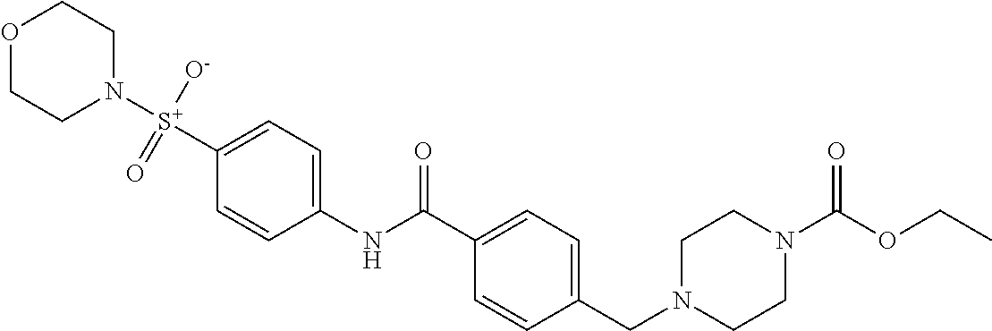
O1CCN([S+](C2=CC=C(NC(C3=CC=C(CN4CCN(C(OCC)=O)CC4)C=C3)=O)C=C2)([O-])=O)CC1
